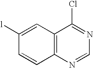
N1=CN=C(Cl)C2=C1C=CC([l])=C2
